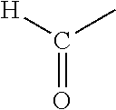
[H]C(C)=O
